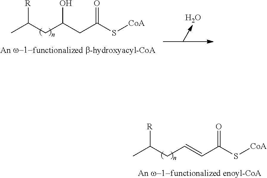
C(C=CC(S[CoA])=O)C(C)[R].C(C(CC(S[CoA])=O)O)C(C)[R].O
